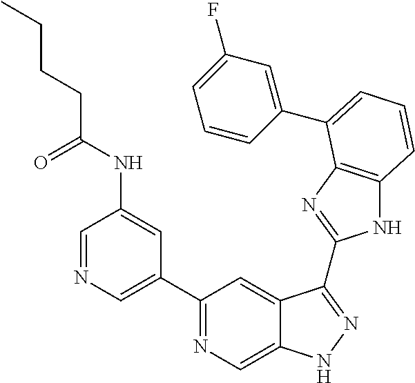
C1=NC=C(C2=NC=C3C(=C2)C(C2=NC4=C(N2)C=CC=C4C2=CC(F)=CC=C2)=NN3)C=C1NC(CCCC)=O
